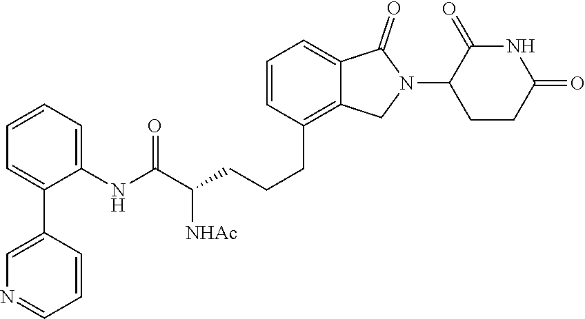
C1(NC(C([NHAc])CCCC2=C3C(=CC=C2)C(=O)N(C2CCC(=O)NC2=O)C3)=O)=CC=CC=C1C1=CN=CC=C1
